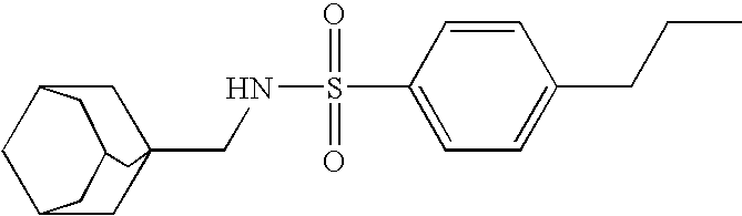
C1C2CC3(CNS(=O)(=O)C4=CC=C(CCC)C=C4)CC1CC(C2)C3
